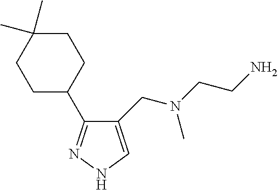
C1(CN(CCN)C)=CNN=C1C1CCC(C)(C)CC1
